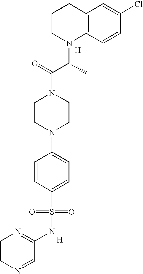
[H].[H].C12=C(C=CC(Cl)=C1)N(C(C(N1CCN(C3=CC=C(S(=O)(=O)NC4=NC=CN=C4)C=C3)CC1)=O)C)CCC2
